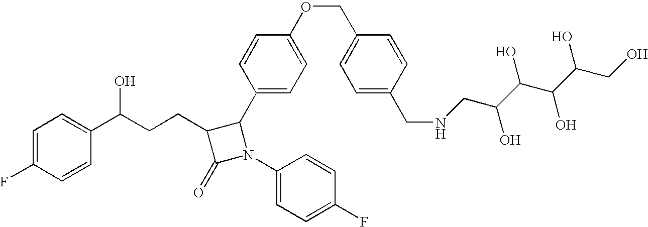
C1=C(F)C=CC(C(CCC2C(=O)N(C3=CC=C(F)C=C3)C2C2=CC=C(OCC3=CC=C(CNCC(C(C(C(CO)O)O)O)O)C=C3)C=C2)O)=C1
